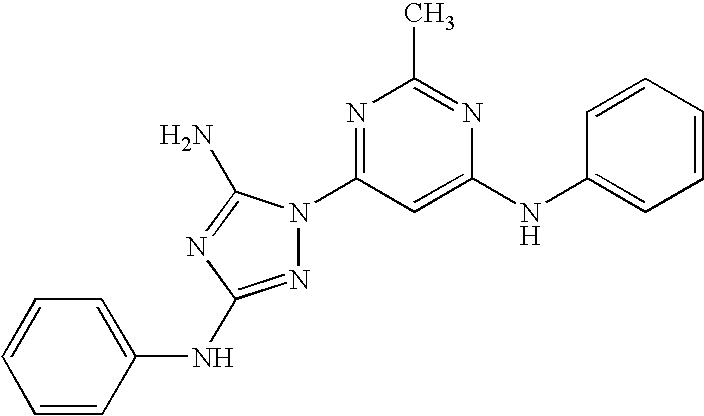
N1=C(N2N=C(NC3=CC=CC=C3)N=C2N)C=C(NC2=CC=CC=C2)N=C1C
